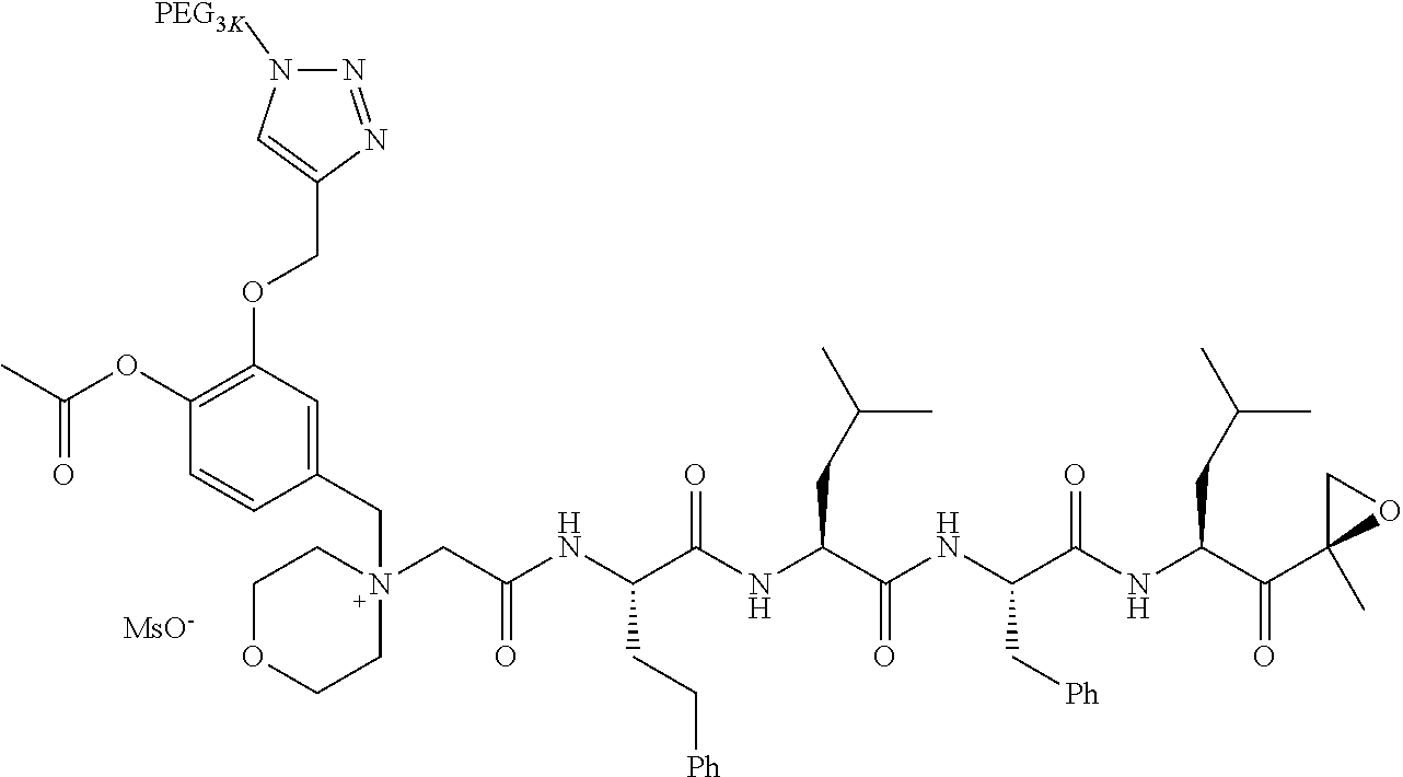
C1(OC(=O)C)=C(OCC2=CN([PEG3K])N=N2)C=C(CN2(CC(=O)NC(CC[Ph])C(=O)NC(CC(C)C)C(=O)NC(C[Ph])C(=O)NC(CC(C)C)C(=O)C3(C)CO3)CCOCC2)C=C1.[MsO-]
